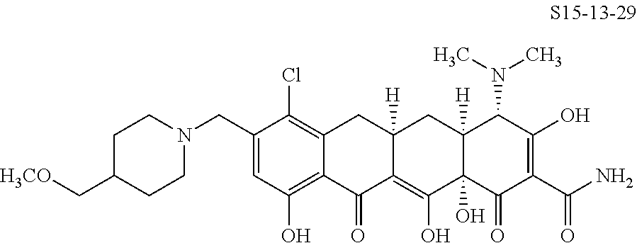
C12=C(Cl)C(CN3CCC(C[H3CO])CC3)=CC(O)=C1C(=O)C1=C(O)C3(O)C([H])(CC1([H])C2)C(N(C)C)C(O)=C(C(N)=O)C3=O
